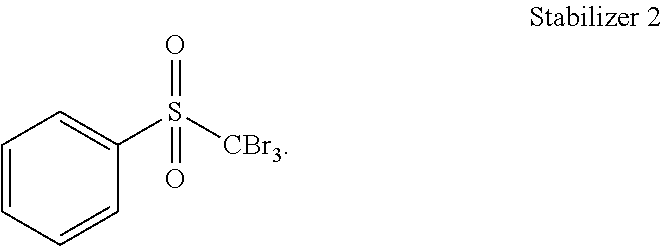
C1=CC=CC(S([CBr3])(=O)=O)=C1
